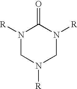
N1([R])CN([R])CN([R])C1=O
